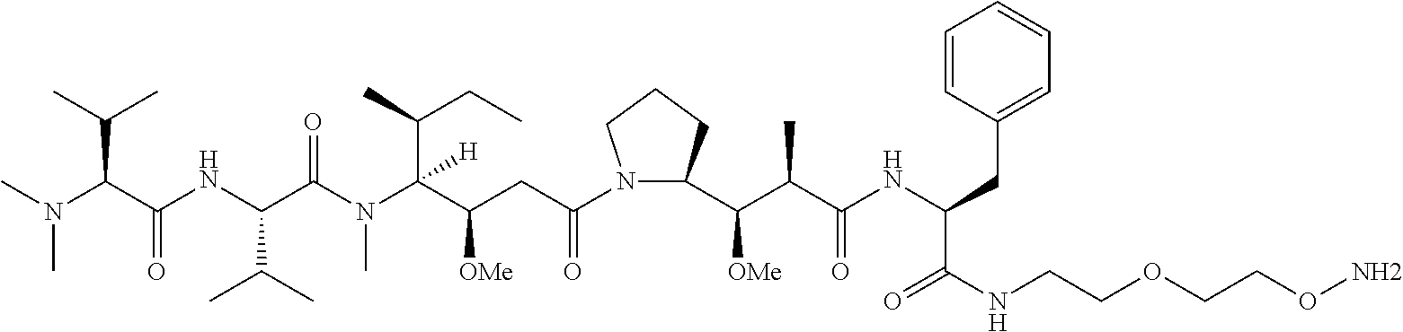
CN(C(C(NC(C(N(C(C(CC(N1C(C(C(C(NC(C(NCCOCCON)=O)CC2=CC=CC=C2)=O)C)[OMe])CCC1)=O)[OMe])(C(CC)C)[H])C)=O)C(C)C)=O)C(C)C)C
